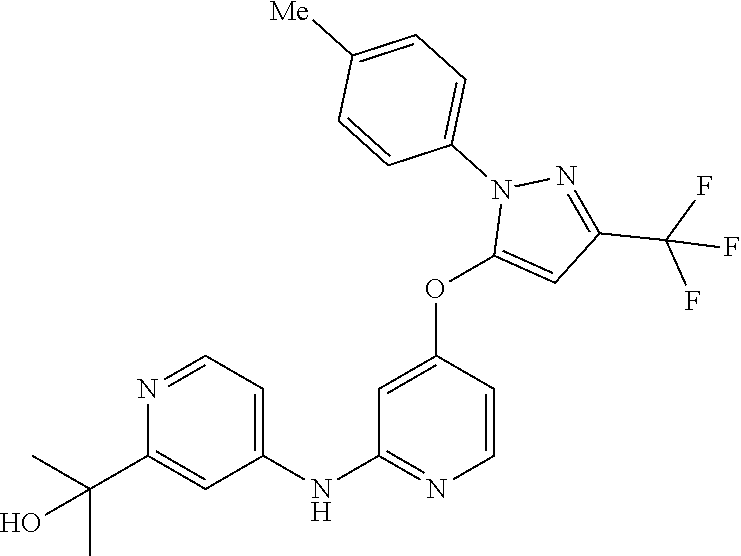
C1(NC2=NC=CC(OC3=CC(C(F)(F)F)=NN3C3=CC=C([Me])C=C3)=C2)=CC=NC(C(C)(C)O)=C1
